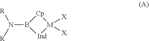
N(B1[Ind][M]([X])([X])[Cp]1)([R])[R]
